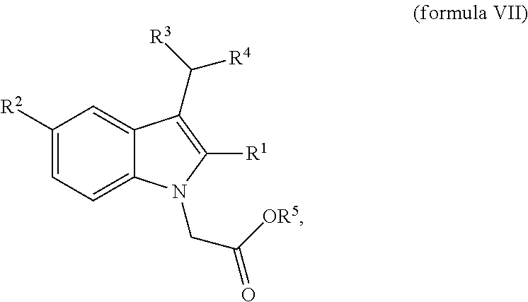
C1([R2])=CC=C2C(=C1)C(C([R3])[R4])=C([R1])N2CC([OR5])=O
